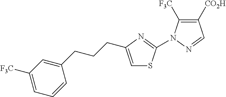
C1=C(CCCC2=CSC(N3C([F3C])=C([CO2H])C=N3)=N2)C=CC=C1[F3C]
